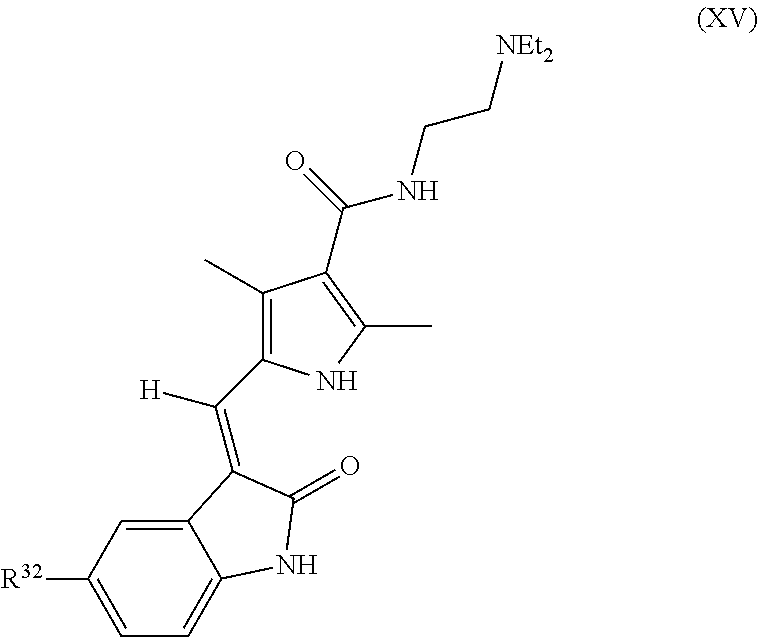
C12=CC([R32])=CC=C1NC(=O)C2=C([H])C1=C(C)C(C(=O)NCC[NEt2])=C(C)N1
